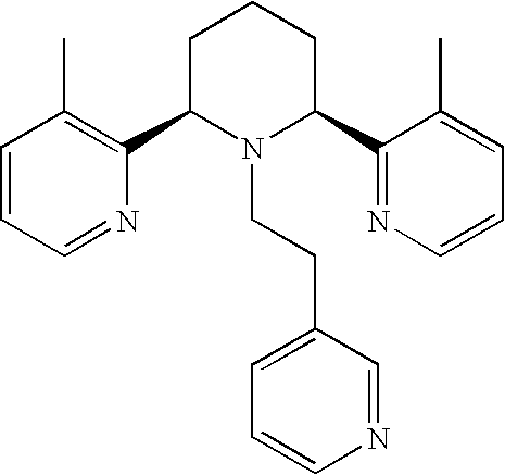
C1=CC=NC(C2N(CCC3=CC=CN=C3)C(C3=NC=CC=C3C)CCC2)=C1C
